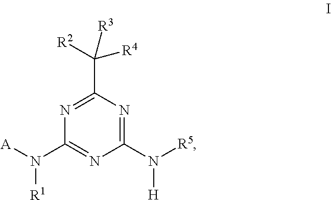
C1(N([R5])[H])=NC(C([R4])([R2])[R3])=NC(N([A])[R1])=N1
